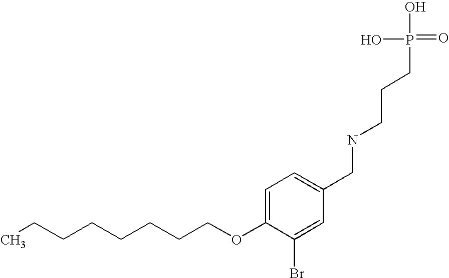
C(COC1=CC=C(CNCCCP(=O)(O)O)C=C1Br)CCCCCC
